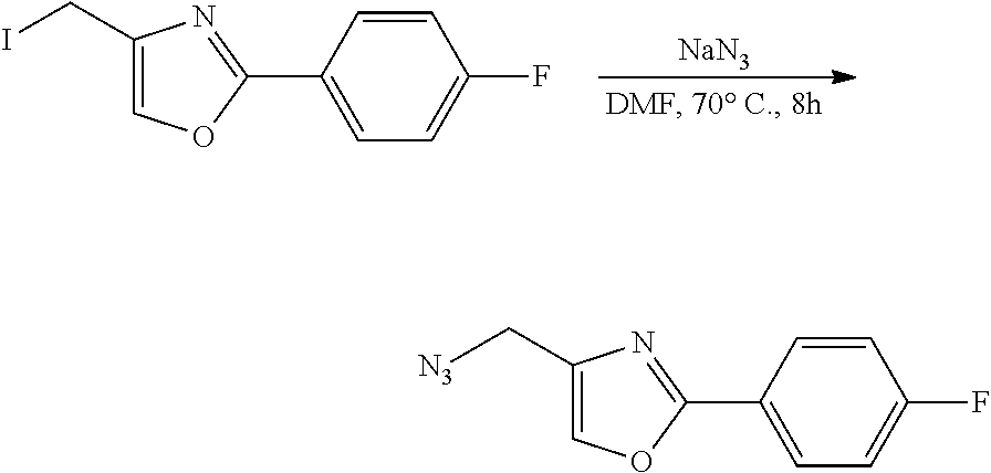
[NaN3].C1(CI)=COC(C2=CC=C(F)C=C2)=N1.C1(C[N3])=COC(C2=CC=C(F)C=C2)=N1
